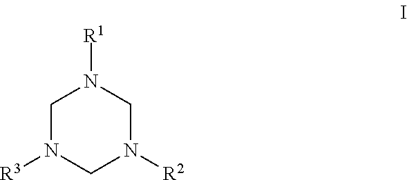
[R1]N1CN([R2])CN([R3])C1
